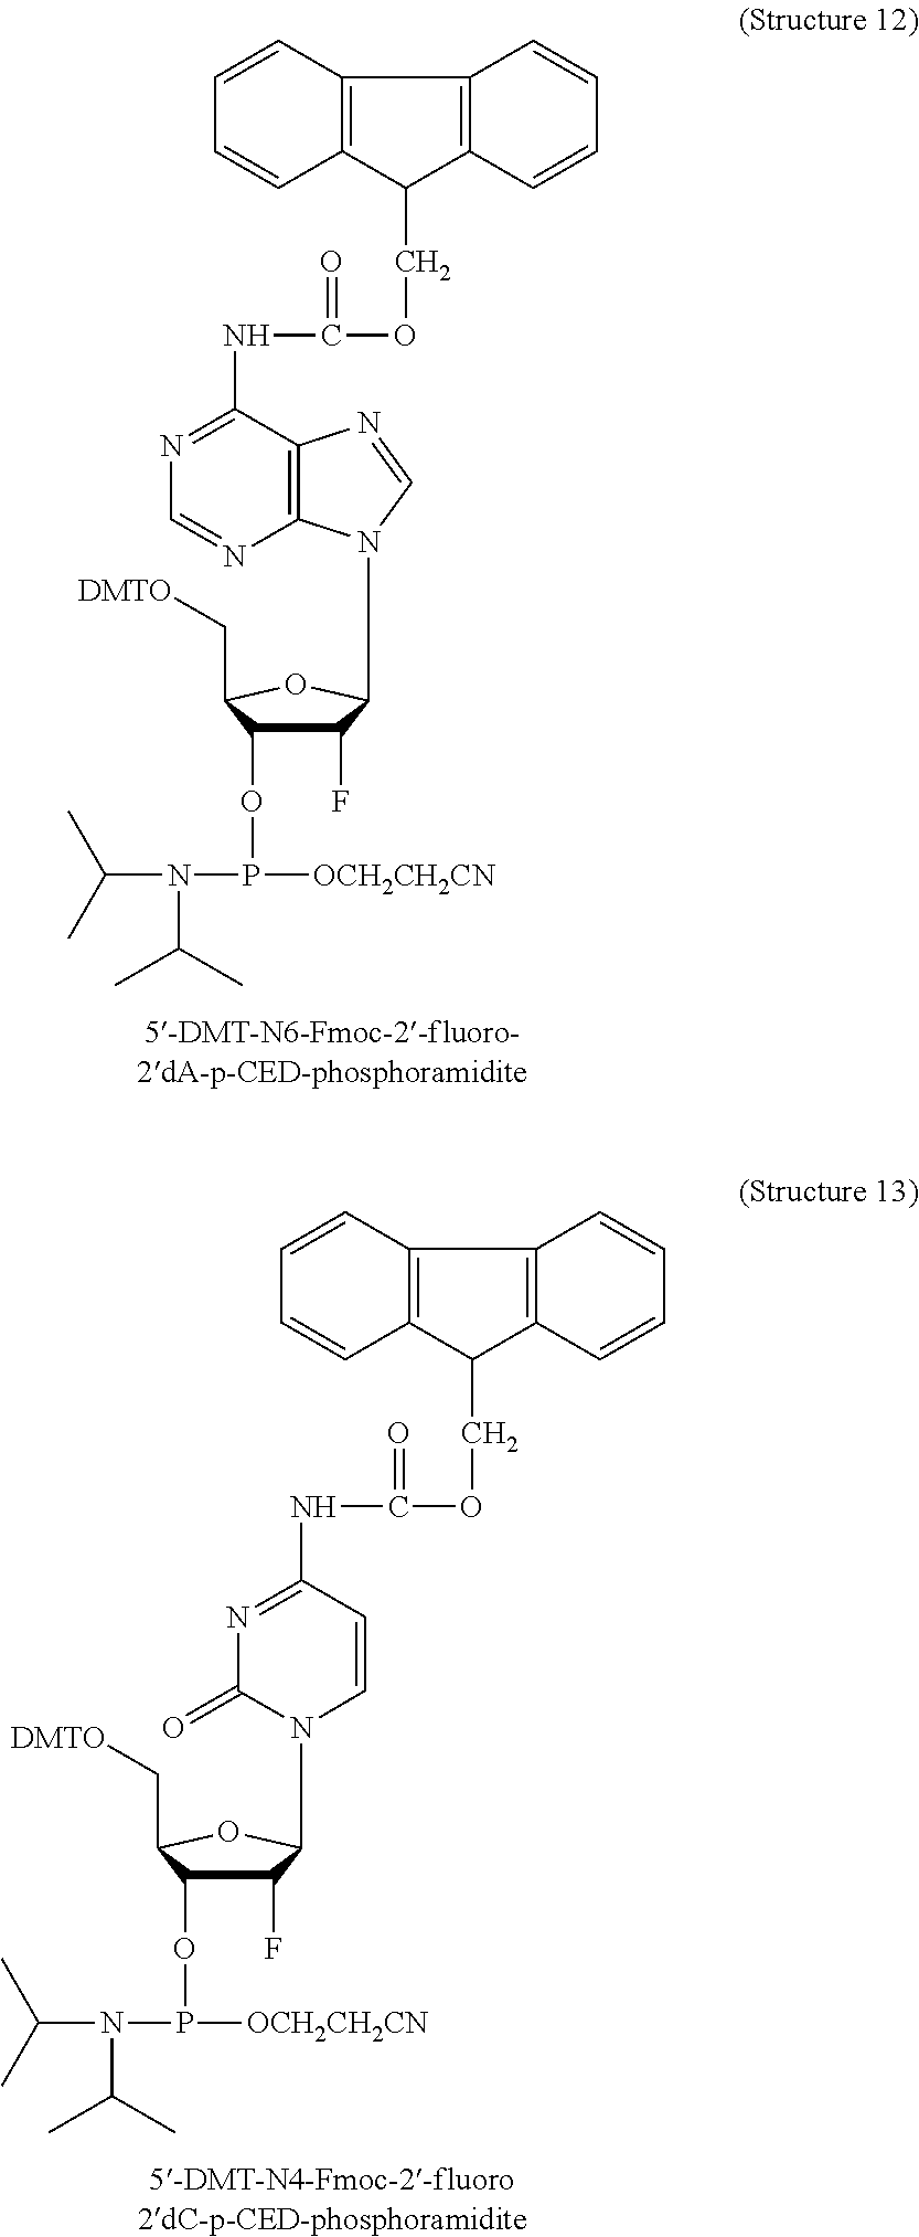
C1(F)C(OP(N(C(C)C)C(C)C)[OCH2CH2CN])C(C[DMTO])OC1N1C2=C(C(NC(OCC3C4=C(C5=C3C=CC=C5)C=CC=C4)=O)=NC=N2)N=C1.C1(F)C(OP(N(C(C)C)C(C)C)[OCH2CH2CN])C(C[DMTO])OC1N1C=CC(NC(OCC2C3=C(C4=C2C=CC=C4)C=CC=C3)=O)=NC1=O
